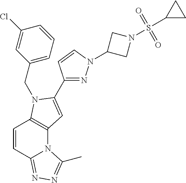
C1=CC2=NN=C(C)N2C2=C1N(CC1=CC=CC(Cl)=C1)C(C1=NN(C3CN(S(=O)(C4CC4)=O)C3)C=C1)=C2
